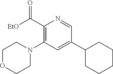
C1(C([EtO])=O)=C(N2CCOCC2)C=C(C2CCCCC2)C=N1
